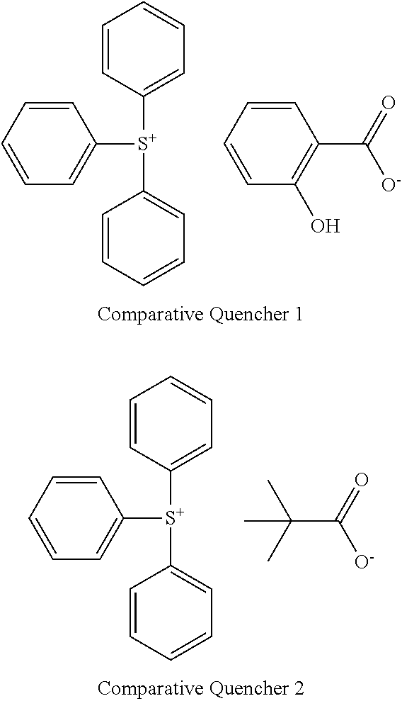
C1=CC([S+](C2=CC=CC=C2)C2=CC=CC=C2)=CC=C1.C(C1=C(O)C=CC=C1)([O-])=O.C1=CC([S+](C2=CC=CC=C2)C2=CC=CC=C2)=CC=C1.C(C(C)(C)C)([O-])=O
